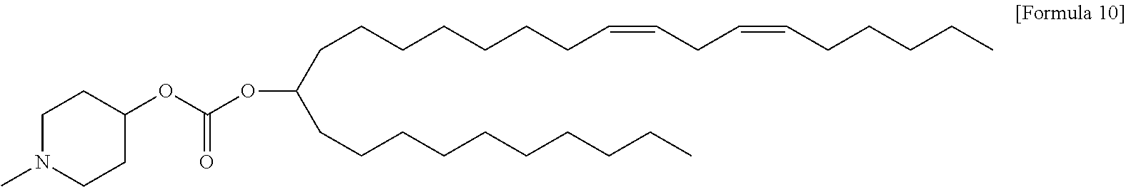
CN1CCC(OC(OC(CCCCCCCC=CCC=CCCCCC)CCCCCCCCCC)=O)CC1
